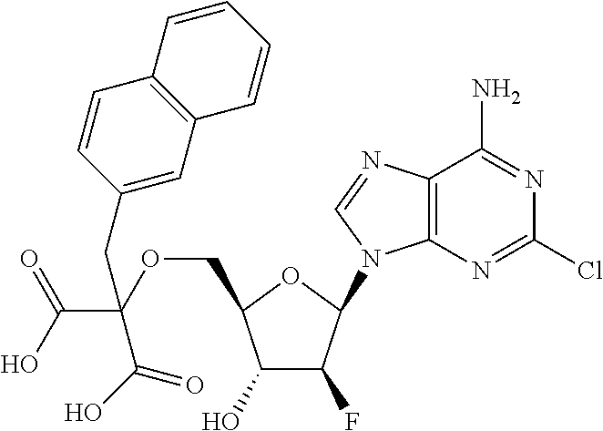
C1(O)C(F)C(N2C3=C(N=C2)C(N)=NC(Cl)=N3)OC1COC(C(=O)O)(CC1=CC2=C(C=C1)C=CC=C2)C(=O)O
